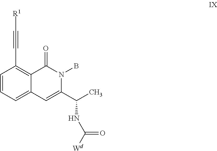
C1=CC=C2C(=C1C#C[R1])C(=O)N(B)C(C(C)NC([Wd])=O)=C2
